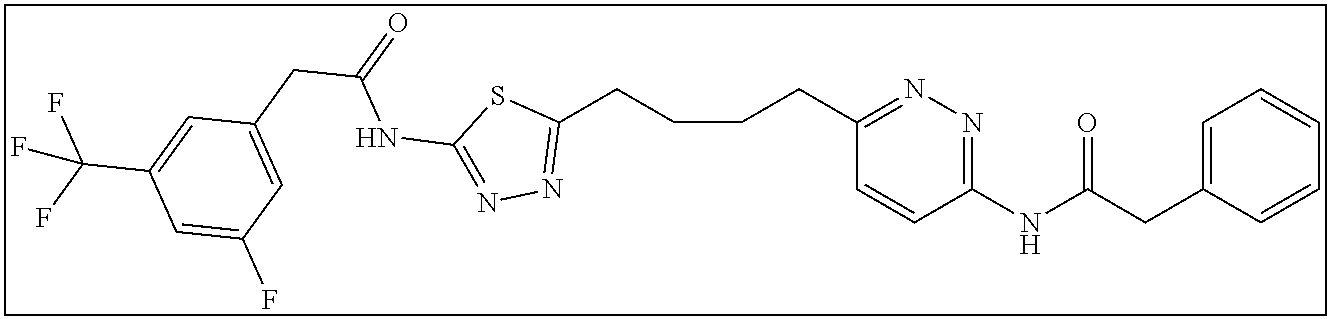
C1(CCCCC2=NN=C(NC(CC3=CC(F)=CC(C(F)(F)F)=C3)=O)S2)=NN=C(NC(CC2=CC=CC=C2)=O)C=C1
